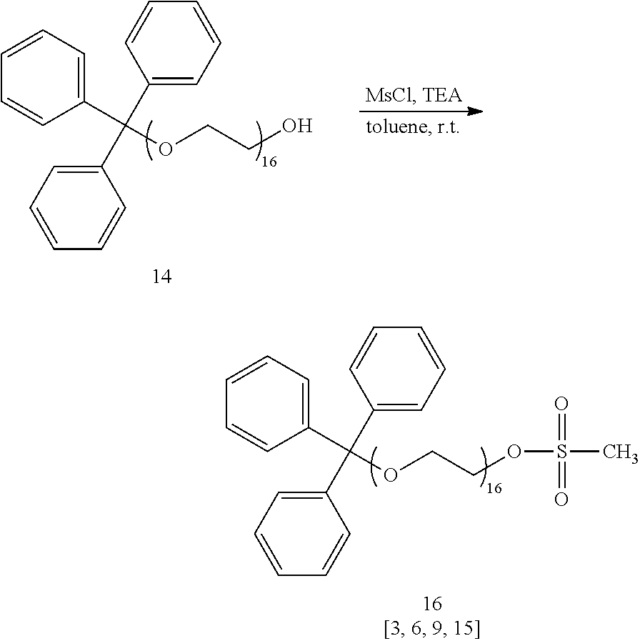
C1(C(OCCO)(C2=CC=CC=C2)C2=CC=CC=C2)=CC=CC=C1.C1(C(OCCOS(=O)(=O)C)(C2=CC=CC=C2)C2=CC=CC=C2)=CC=CC=C1
